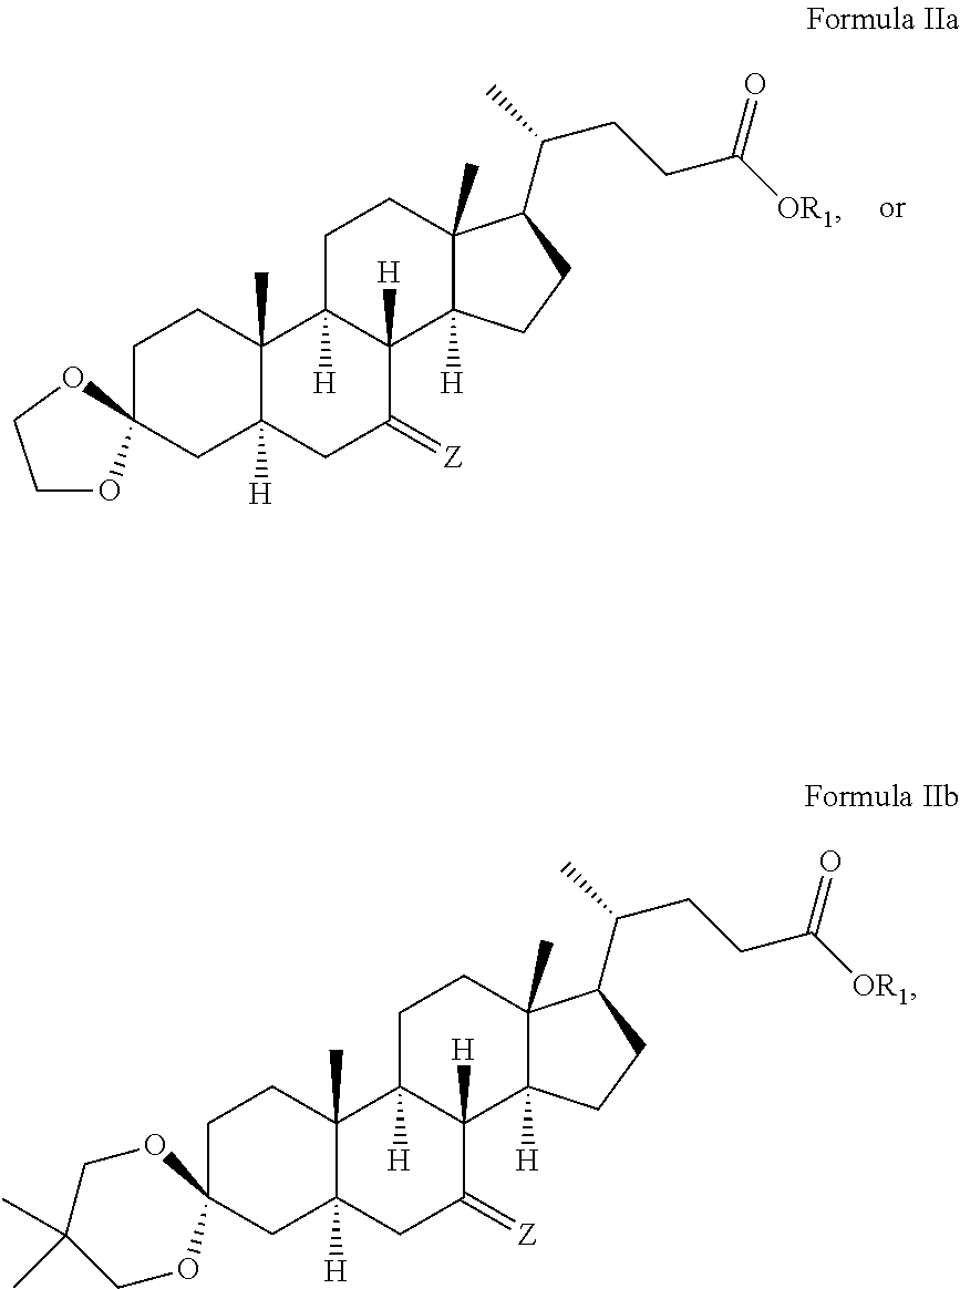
C1CC2(C)C([H])(CC13OCCO3)CC(=[Z])C1([H])C2([H])CCC2(C)C1([H])CCC2C(CCC([OR1])=O)C.C1CC2(C)C([H])(CC13OCC(C)(C)CO3)CC(=[Z])C1([H])C2([H])CCC2(C)C1([H])CCC2C(CCC([OR1])=O)C
